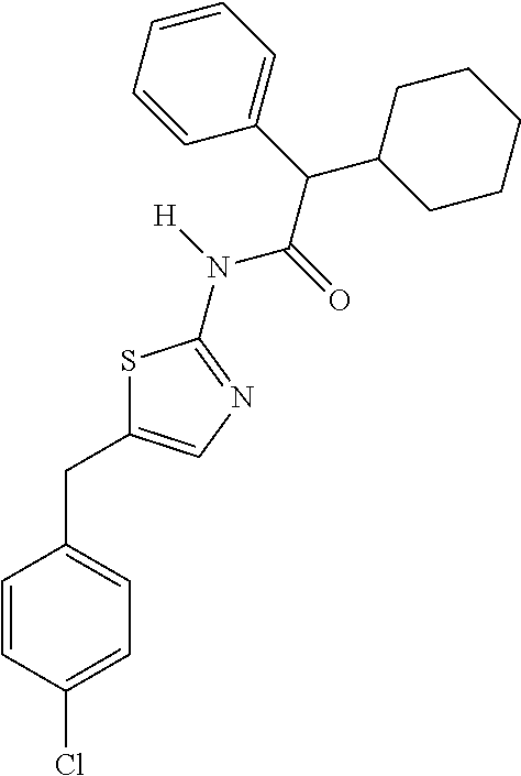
S1C(CC2=CC=C(Cl)C=C2)=CN=C1N([H])C(=O)C(C1=CC=CC=C1)C1CCCCC1
